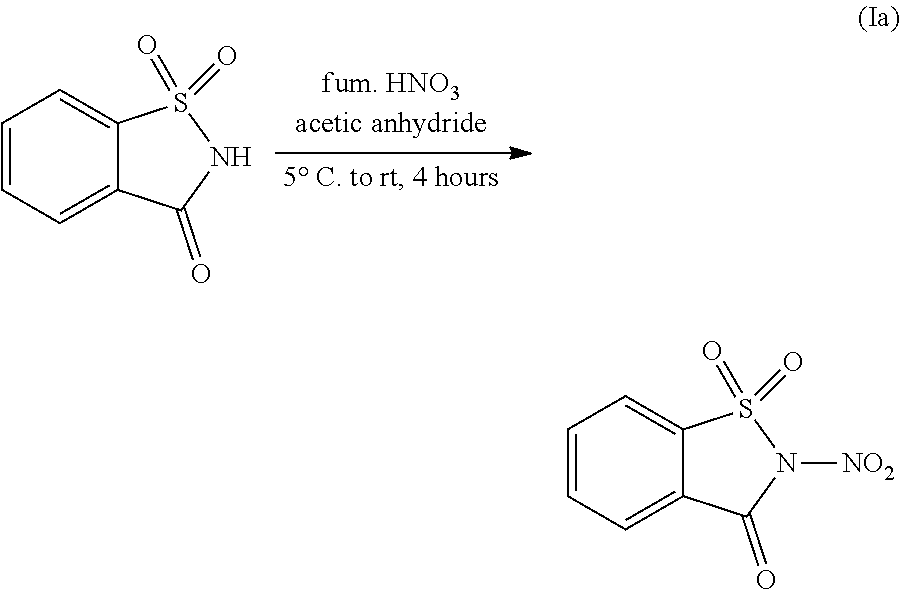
C1=CC=C2C(=C1)S(=O)(=O)NC2=O.C1=CC=C2C(=C1)S(=O)(=O)N([NO2])C2=O
